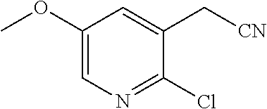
C1=C(C[CN])C(Cl)=NC=C1OC
